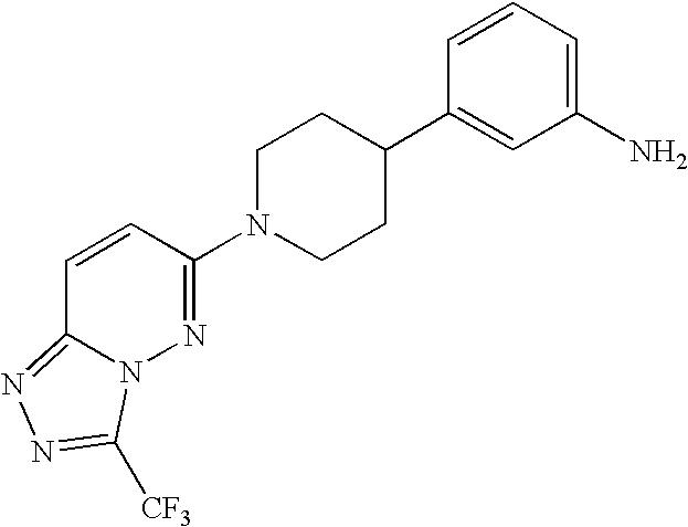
C1=CC(N2CCC(C3=CC(N)=CC=C3)CC2)=NN2C1=NN=C2[CF3]
